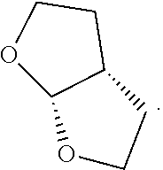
O1C2C(CC1)CCO2
